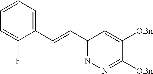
C1=CC=C(C=CC2=NN=C([OBn])C([OBn])=C2)C(F)=C1
